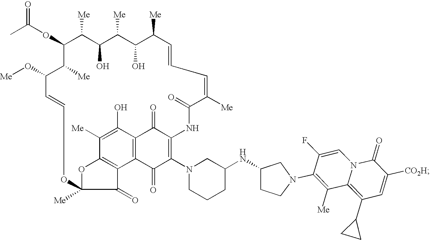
O(C1C([Me])C(O)C([Me])C(O)C([Me])C=CC=C([Me])C(=O)NC2=C(N3CC(NC4CCN(C5=C([Me])C6=C(C7CC7)C=C([CO2H])C(=O)N6C=C5F)C4)CCC3)C(=O)C3=C(C2=O)C(O)=C([Me])C2=C3C(=O)C([Me])(O2)OC=CC(O[Me])C1[Me])C(=O)C
